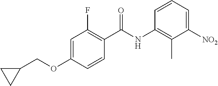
C1=C(OCC2CC2)C=CC(C(NC2=C(C)C([NO2])=CC=C2)=O)=C1F
